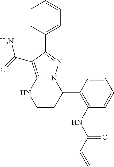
C1=CC(C2=NN3C(=C2C(N)=O)NCCC3C2=C(NC(C=C)=O)C=CC=C2)=CC=C1
